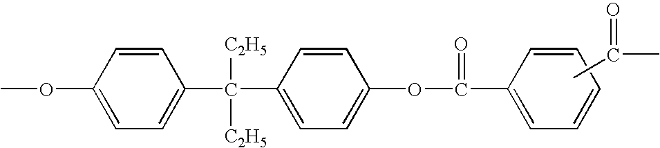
COC1=CC=C(C(C2=CC=C(OC(=O)C3=CC=CC=C3)C=C2)([C2H5])[C2H5])C=C1.CC(=O)C
